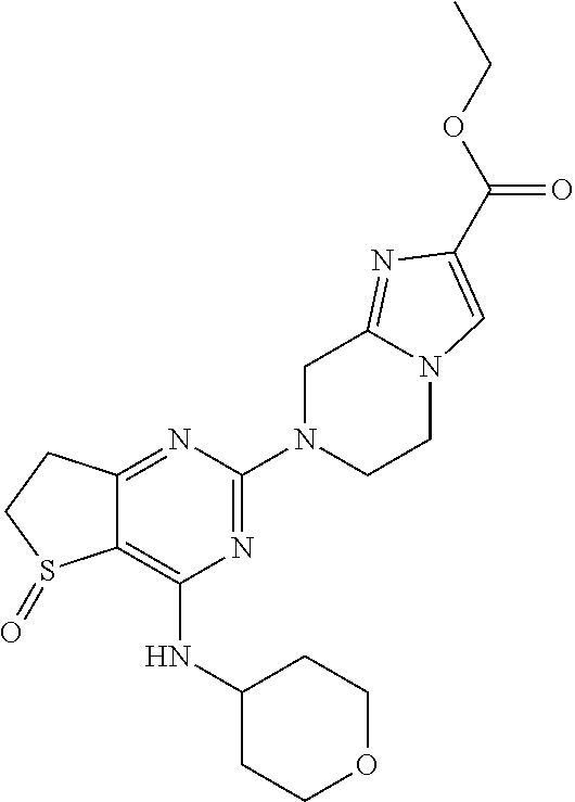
C12=NC(N3CCN4C(=NC(C(OCC)=O)=C4)C3)=NC(NC3CCOCC3)=C1S(=O)CC2
